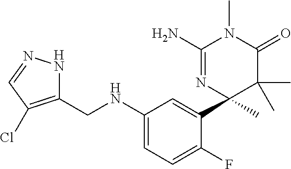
C(NC1=CC=C(F)C(C2(C)C(C)(C)C(=O)N(C)C(N)=N2)=C1)C1=C(Cl)C=NN1
